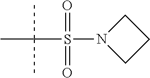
N1(S(C(C)(C)C)(=O)=O)CCC1
